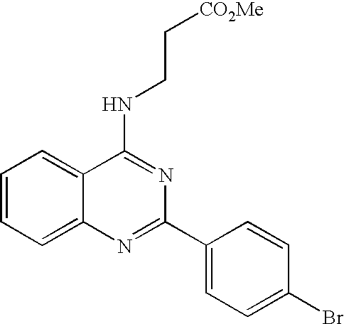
C1=CC=C2C(=C1)C(NCC[CO2Me])=NC(C1=CC=C(Br)C=C1)=N2
